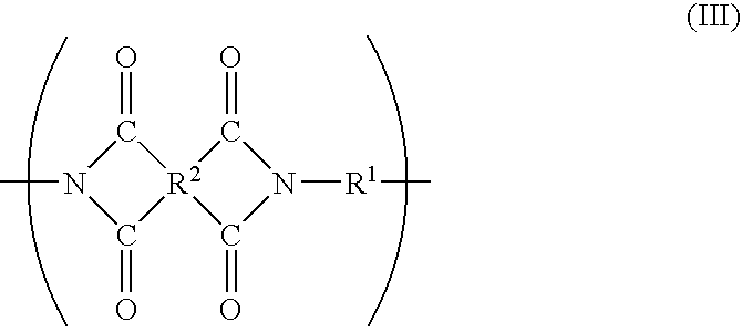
C1(=O)N(C)C(=O)[R2]12C(=O)N([R1]C)C2=O
